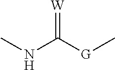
CNC(=[W])[G]C
